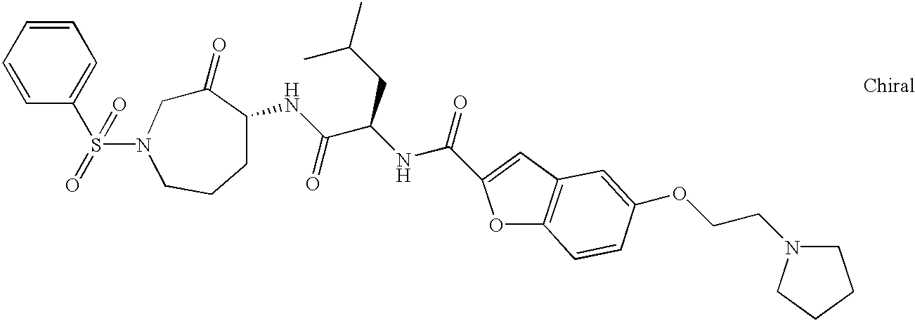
C1=CC(S(=O)(=O)N2CC(=O)C(NC(C(NC(=O)C3=CC4=C(O3)C=CC(OCCN3CCCC3)=C4)CC(C)C)=O)CCC2)=CC=C1
